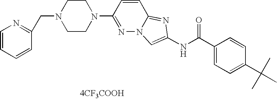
N1=C(N2CCN(CC3=NC=CC=C3)CC2)C=CC2=NC(NC(=O)C3=CC=C(C(C)(C)C)C=C3)=CN12.[4CF3COOH]
